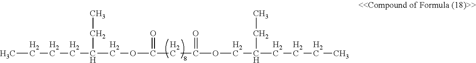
C(OC(=O)CC(=O)OCC(CCCC)CC)C(CC)CCCC
